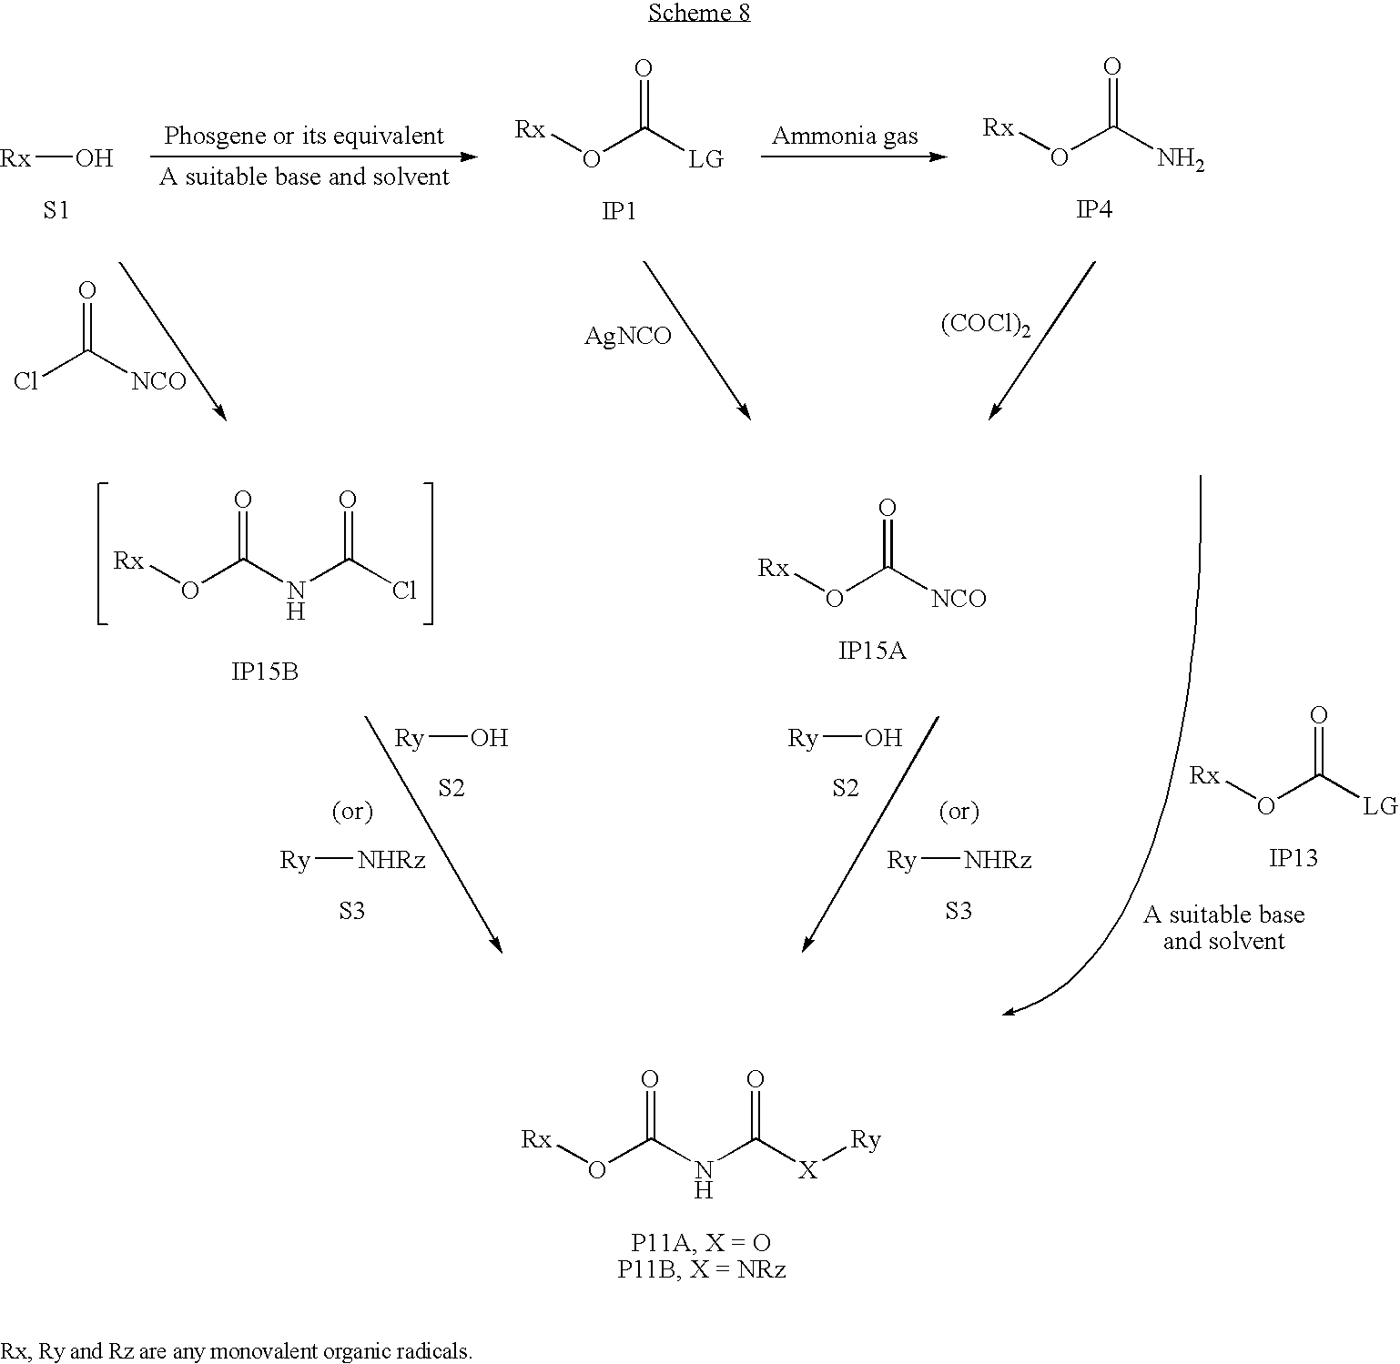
[Rx]O.[S1].[Rx]OC([LG])=O.[IP1].[Rx]OC(N)=O.[IP4].ClC([NCO])=O.[AgNCO].[(COCl)2].[Rx]OC(NC([X][Ry])=O)=O.[Rx]OC([NCO])=O.[IP15A].[Rx]OC([LG])=O.[IP13].[Ry]O.[S2].[Ry][NHRz].[S3].[Ry]O.[S2].[Ry][NHRz].[S3].[Rx]OC(NC(Cl)=O)=O.[IP15B]
